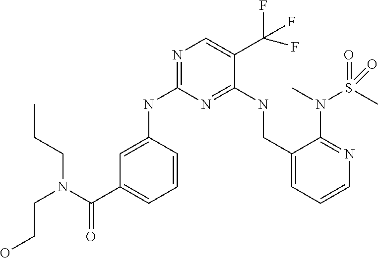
C1(NC2=NC=C(C(F)(F)F)C(NCC3=CC=CN=C3N(S(C)(=O)=O)C)=N2)=CC(C(N(CCO)CCC)=O)=CC=C1
